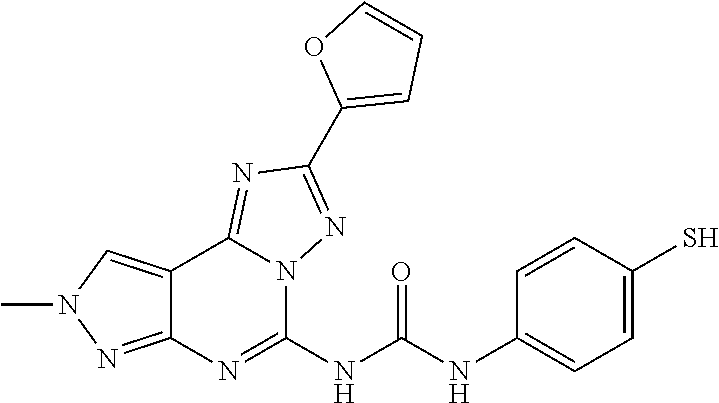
C12=CN(C)N=C1N=C(NC(NC1=CC=C(S)C=C1)=O)N1C2=NC(C2=CC=CO2)=N1
